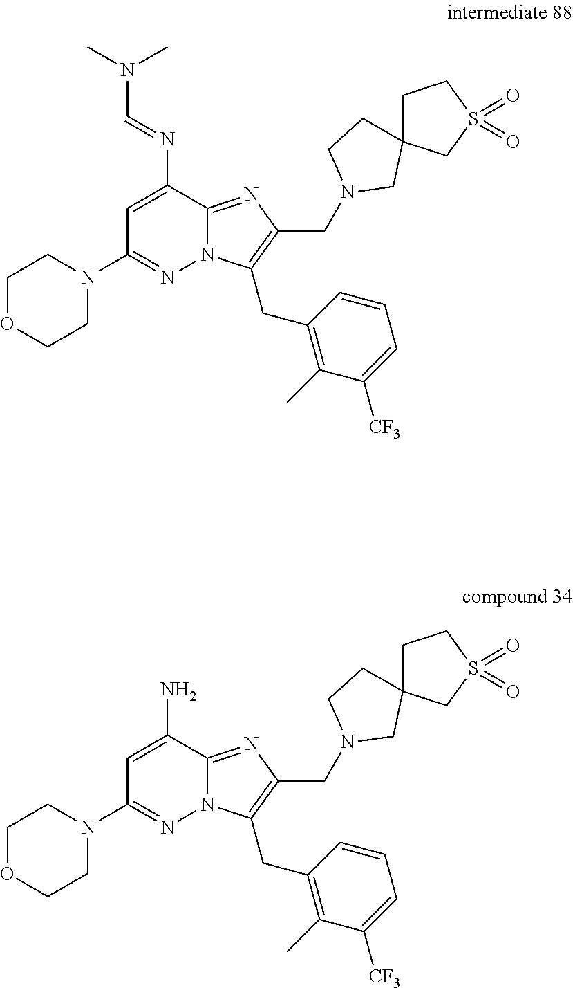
C1=C(N)C2=NC(CN3CC4(CCS(=O)(=O)C4)CC3)=C(CC3=C(C)C([CF3])=CC=C3)N2N=C1N1CCOCC1.C1=C(N=CN(C)C)C2=NC(CN3CC4(CC3)CCS(=O)(=O)C4)=C(CC3=C(C)C([CF3])=CC=C3)N2N=C1N1CCOCC1
